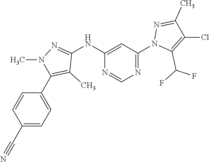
N1=C(N2C(C(F)F)=C(Cl)C(C)=N2)C=C(NC2=NN(C)C(C3=CC=C(C#N)C=C3)=C2C)N=C1
